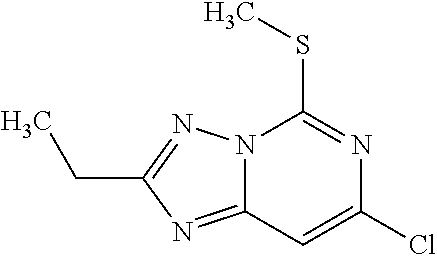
N12C(=NC(CC)=N1)C=C(Cl)N=C2SC
